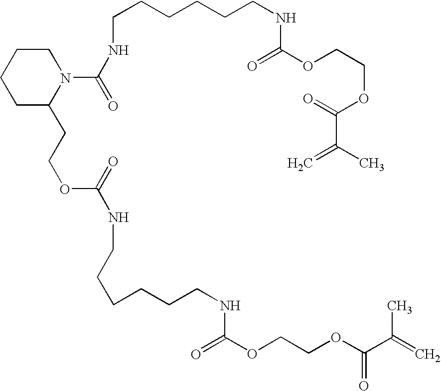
C1C(CCOC(=O)NCCCCCCNC(=O)OCCOC(=O)C(C)=C)N(C(NCCCCCCNC(OCCOC(=O)C(C)=C)=O)=O)CCC1
